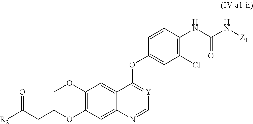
C1(OC)=C(OCCC([R2])=O)C=C2C(=C1)C(OC1=CC(Cl)=C(NC(N[Z1])=O)C=C1)=[Y]C=N2
